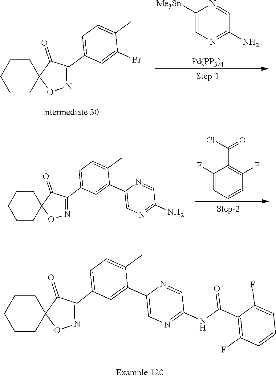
N1=C(C2=CC=C(C)C(C3=CN=C(NC(=O)C4=C(F)C=CC=C4F)C=N3)=C2)C(=O)C2(O1)CCCCC2.C1([Me3Sn])=CN=C(N)C=N1.[Pd(PP3)4].N1=C(C2=CC=C(C)C(Br)=C2)C(=O)C2(O1)CCCCC2.C1(F)=CC=CC(F)=C1C(=O)Cl.N1=C(C2=CC=C(C)C(C3=CN=C(N)C=N3)=C2)C(=O)C2(O1)CCCCC2
